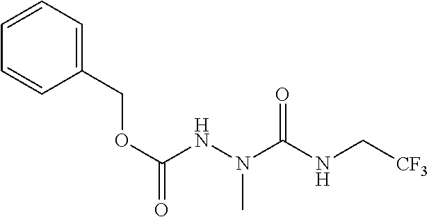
O(C(NN(C(NC[CF3])=O)C)=O)CC1=CC=CC=C1
